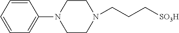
N1(CCC[SO3H])CCN(C2=CC=CC=C2)CC1
